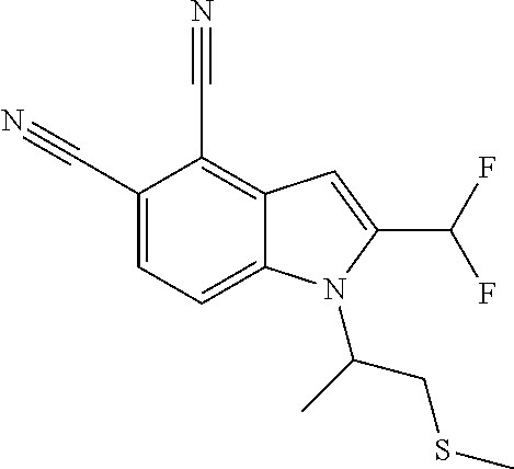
C1(C#N)=CC=C2C(=C1C#N)C=C(C(F)F)N2C(CSC)C
